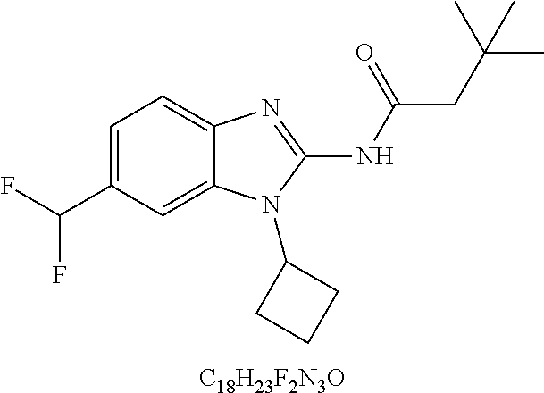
[C18H23F2N3O].C1=C(C(F)F)C=C2C(=C1)N=C(NC(CC(C)(C)C)=O)N2C1CCC1
